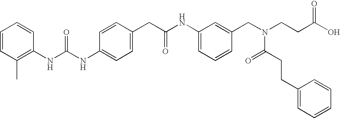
C1=CC(CC(NC2=CC=CC(CN(CCC(O)=O)C(CCC3=CC=CC=C3)=O)=C2)=O)=CC=C1NC(NC1=C(C)C=CC=C1)=O
